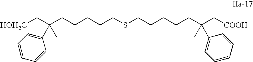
C(CCCCCSCCCCCC(C)(C1=CC=CC=C1)C[COOH])(C1=CC=CC=C1)(C)C[CH2OH]
